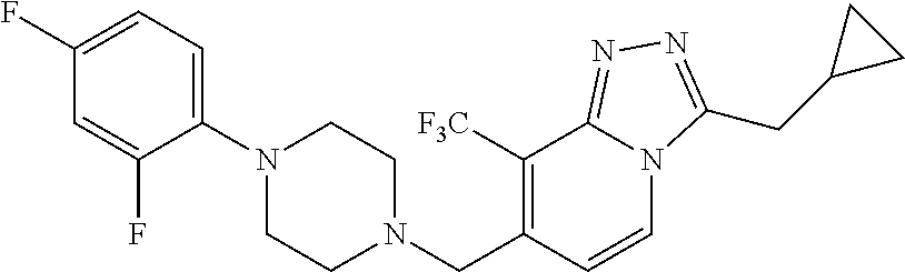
N1(C2=CC=C(F)C=C2F)CCN(CC2=C([F3C])C3=NN=C(CC4CC4)N3C=C2)CC1
